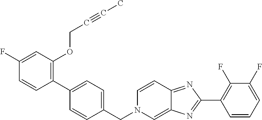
C1(F)=CC(OCC#CC)=C(C2=CC=C(CN3C=C4C(=NC(C5=C(F)C(F)=CC=C5)=N4)C=C3)C=C2)C=C1
